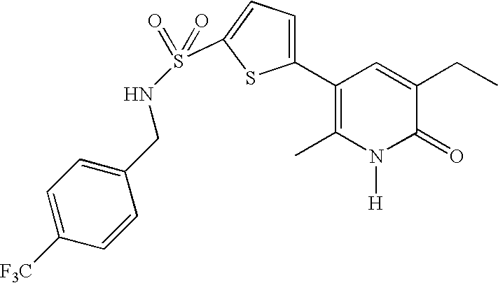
C1(C2=C(C)N([H])C(=O)C(CC)=C2)=CC=C(S(=O)(=O)NCC2=CC=C([F3C])C=C2)S1
